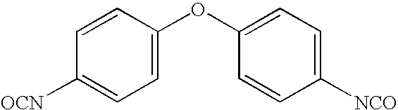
C1=C(OC2=CC=C([NCO])C=C2)C=CC([OCN])=C1
